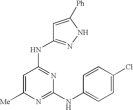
C1=C([Me])N=C(NC2=CC=C(Cl)C=C2)N=C1NC1=NNC([Ph])=C1
